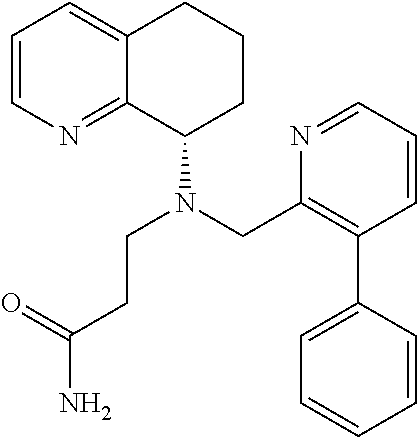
C1=CN=C2C(=C1)CCCC2N(CC1=C(C2=CC=CC=C2)C=CC=N1)CCC(N)=O
